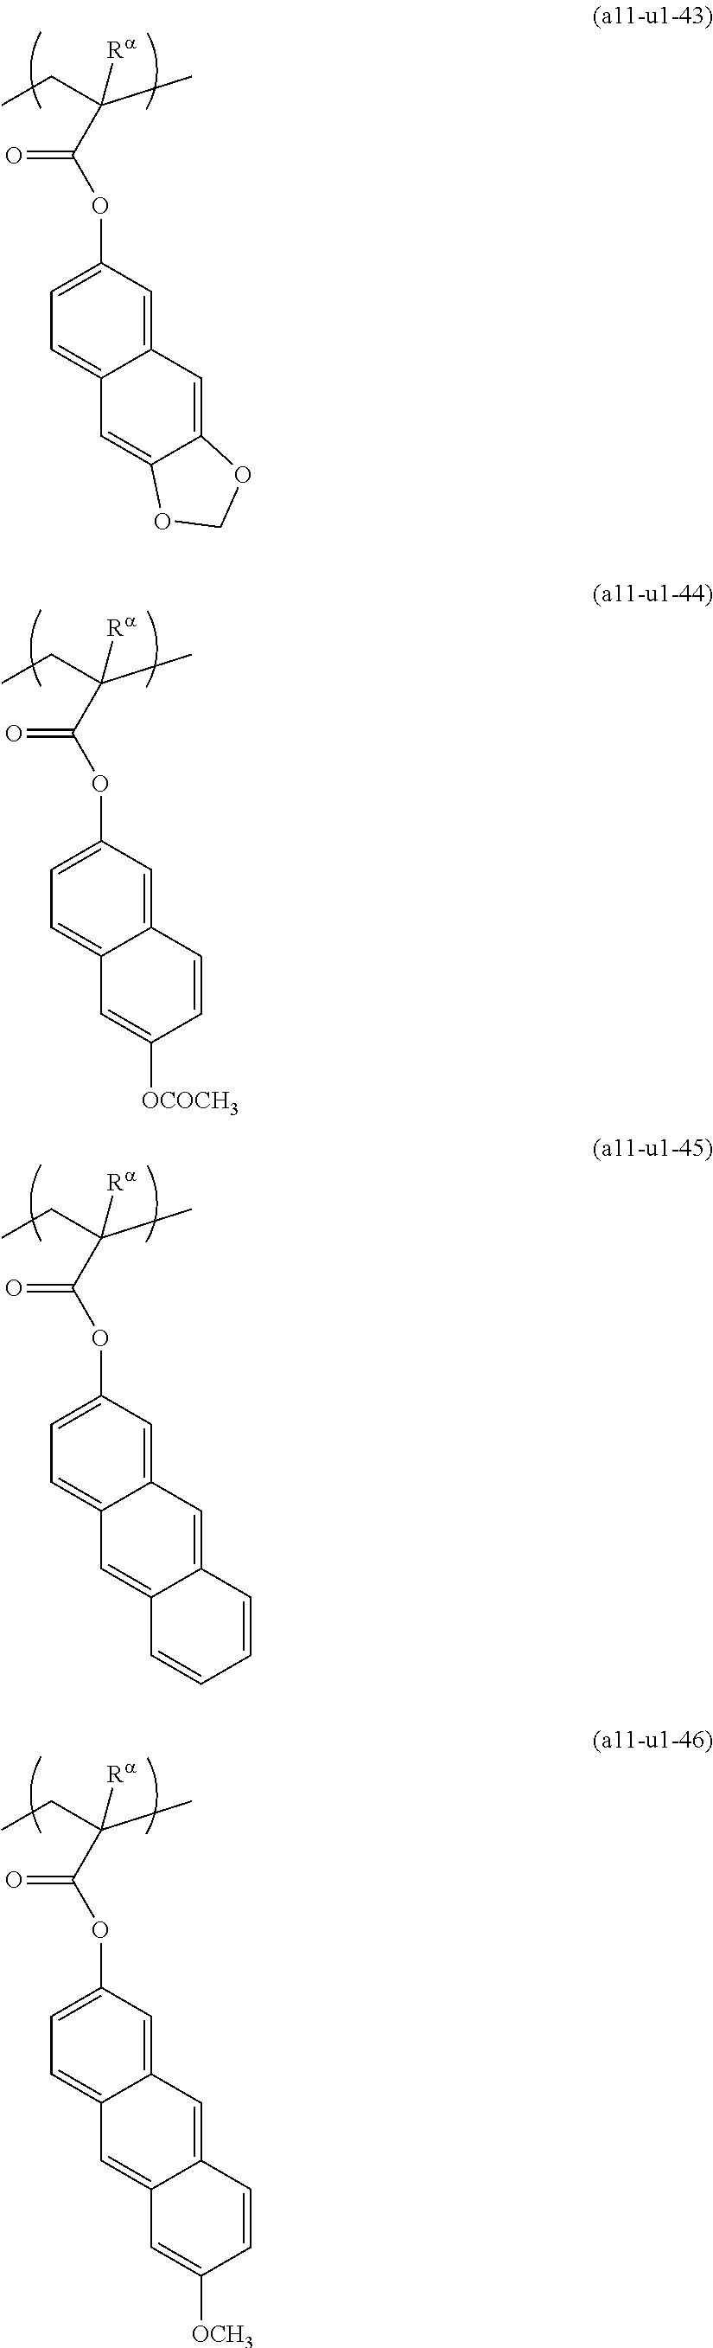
C12=CC(OC(C(C)(CC)[Ra])=O)=CC=C1C=C1C(=C2)OCO1.C12=CC(OC(C(C)(CC)[Ra])=O)=CC=C1C=C([OCOCH3])C=C2.C12=CC(OC(C(C)(CC)[Ra])=O)=CC=C1C=C1C(=C2)C=CC=C1.C12=CC(OC(C(C)(CC)[Ra])=O)=CC=C1C=C1C(=C2)C=CC([OCH3])=C1
